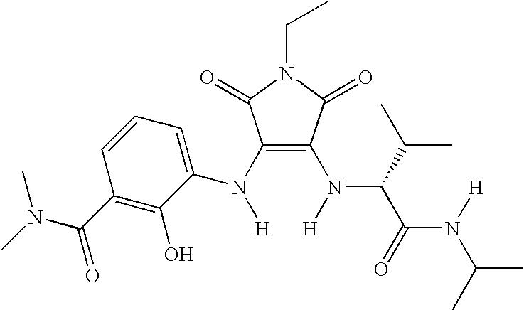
C1(N(C2=CC=CC(C(N(C)C)=O)=C2O)[H])=C(N([H])C(C(N([H])C(C)C)=O)C(C)C)C(=O)N(CC)C1=O
